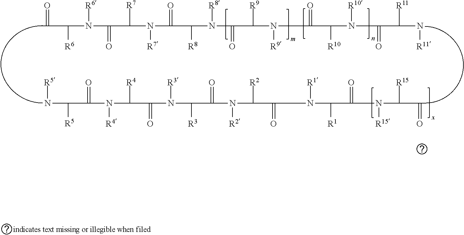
O=C(C([R6])N([R6])C(=O)C([R7])N([R7])C(=O)C([R8])N([R8])C(=O)C([R9])N([R9])C(=O)C([R10])N([R10])C(=O)C([R11])N[R11])C.[R5]NC([R5])C(=O)N([R4])C([R4])C(=O)N([R3])C([R3])C(=O)N([R2])C([R2])C(=O)N([R1])C([R1])C(=O)N([R15])C([R15])C(=O)C
